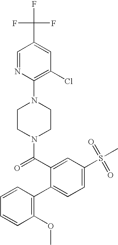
C1=CC(OC)=C(C2=CC=C(S(=O)(=O)C)C=C2C(N2CCN(C3=C(Cl)C=C(C(F)(F)F)C=N3)CC2)=O)C=C1
